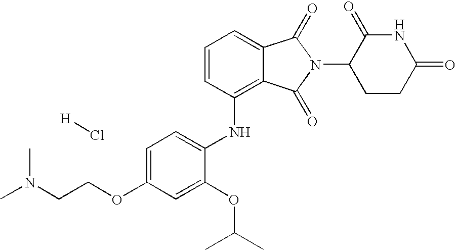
N(C1=C2C(=CC=C1)C(=O)N(C1CCC(=O)NC1=O)C2=O)C1=CC=C(OCCN(C)C)C=C1OC(C)C.[H]Cl
